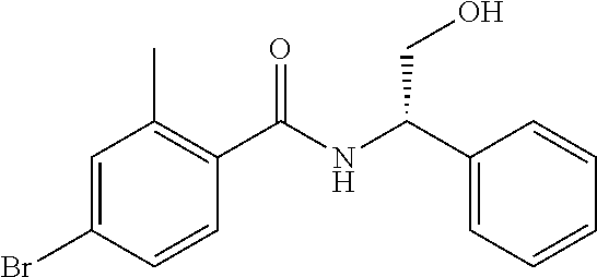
C1=C(Br)C=CC(C(NC(C2=CC=CC=C2)CO)=O)=C1C
